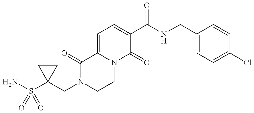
C1(CN2CCN3C(=CC=C(C(NCC4=CC=C(Cl)C=C4)=O)C3=O)C2=O)(S(N)(=O)=O)CC1
